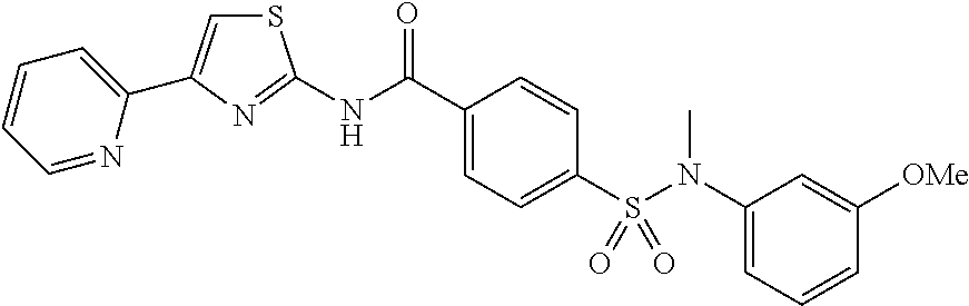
S1C=C(C2=CC=CC=N2)N=C1NC(C1=CC=C(S(=O)(=O)N(C2=CC=CC([OMe])=C2)C)C=C1)=O
